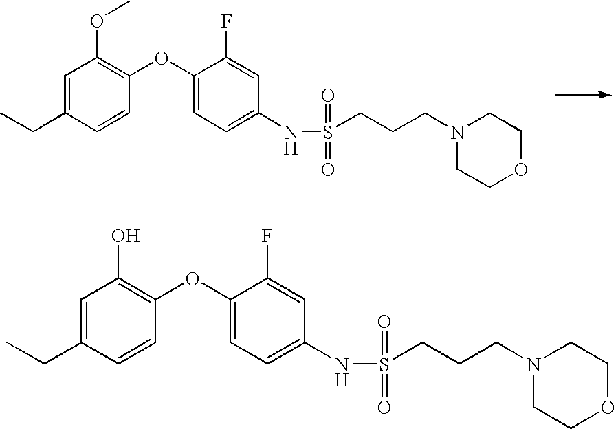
C1=C(CC)C=CC(OC2=CC=C(NS(CCCN3CCOCC3)(=O)=O)C=C2F)=C1OC.C1=C(CC)C=CC(OC2=CC=C(NS(CCCN3CCOCC3)(=O)=O)C=C2F)=C1O
